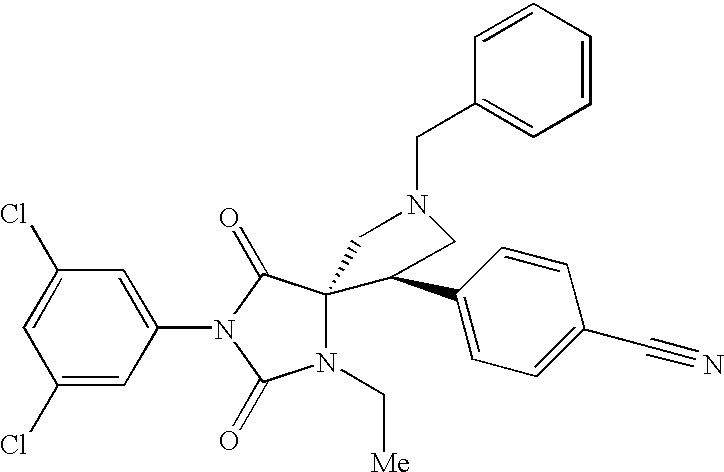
C1(Cl)=CC(N2C(=O)N(C[Me])C3(C2=O)CN(CC2=CC=CC=C2)CC3C2=CC=C(C#N)C=C2)=CC(Cl)=C1
